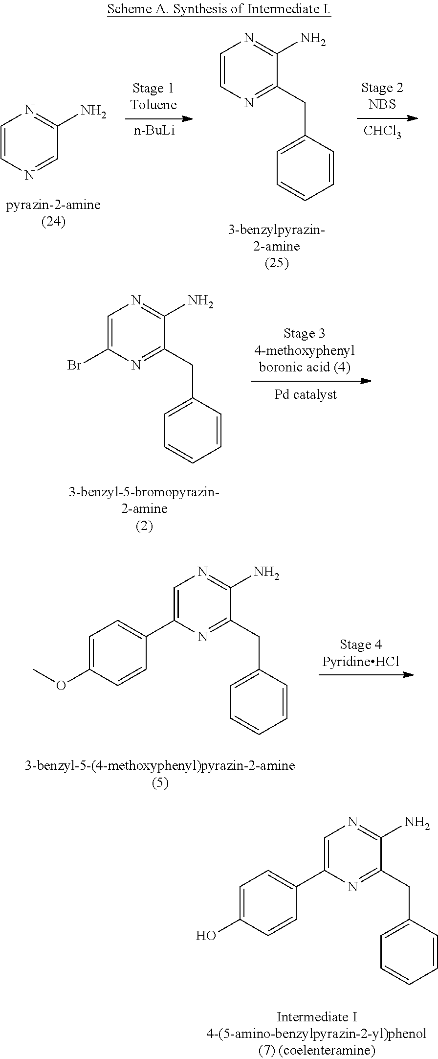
C1=CN=CC(N)=N1.[n-BuLi].C1=CN=C(CC2=CC=CC=C2)C(N)=N1.[CHCl3].C1=C(Br)N=C(CC2=CC=CC=C2)C(N)=N1.C1=C(C2=CC=C(OC)C=C2)N=C(CC2=CC=CC=C2)C(N)=N1.C1=C(C2=CC=C(O)C=C2)N=C(CC2=CC=CC=C2)C(N)=N1
